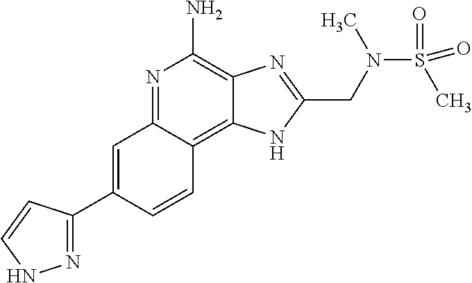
C1=C(C2=NNC=C2)C=CC2=C3C(=C(N)N=C12)N=C(CN(S(C)(=O)=O)C)N3
